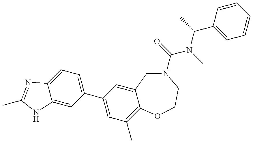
C12=CC(C3=CC(C)=C4C(=C3)CN(C(=O)N(C)C(C3=CC=CC=C3)C)CCO4)=CC=C1N=C(C)N2
